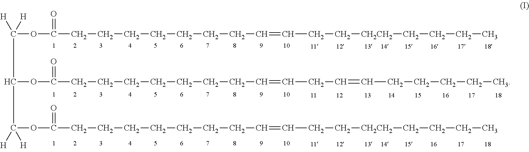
O(C(CCCCCCCC=CCC[CH2CH2]CCCC)=O)C(C(OC(CCCCCCCC=CCC=CCCCCC)=O)C(OC(CCCCCCCC=CCC[CH2CH2]CCCC)=O)([H])[H])([H])[H]
